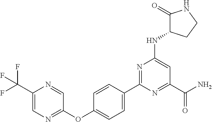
C1=CC(C2=NC(NC3C(=O)NCC3)=CC(C(N)=O)=N2)=CC=C1OC1=NC=C(C(F)(F)F)N=C1
